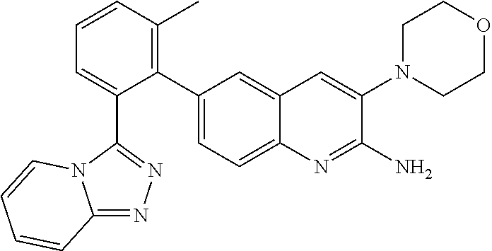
C1=CC(C)=C(C2=CC=C3C(=C2)C=C(N2CCOCC2)C(N)=N3)C(C2=NN=C3N2C=CC=C3)=C1
